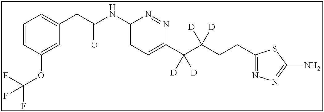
C1=CC(OC(F)(F)F)=CC(CC(NC2=CC=C(C(C(CCC3=NN=C(N)S3)([D])[D])([D])[D])N=N2)=O)=C1
